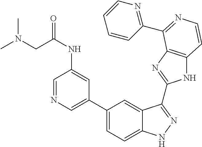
C1(C2=CC=C3C(=C2)C(C2=NC4=C(N2)C=CN=C4C2=NC=CC=C2)=NN3)=CN=CC(NC(CN(C)C)=O)=C1
